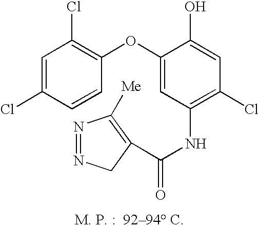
C1=C(Cl)C=CC(OC2=CC(NC(=O)C3=C([Me])N=NC3)=C(Cl)C=C2O)=C1Cl
